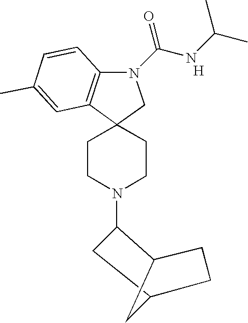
C1C2CCC(C2)C1N1CCC2(CC1)CN(C(=O)NC(C)C)C1=C2C=C(C)C=C1.[H]
